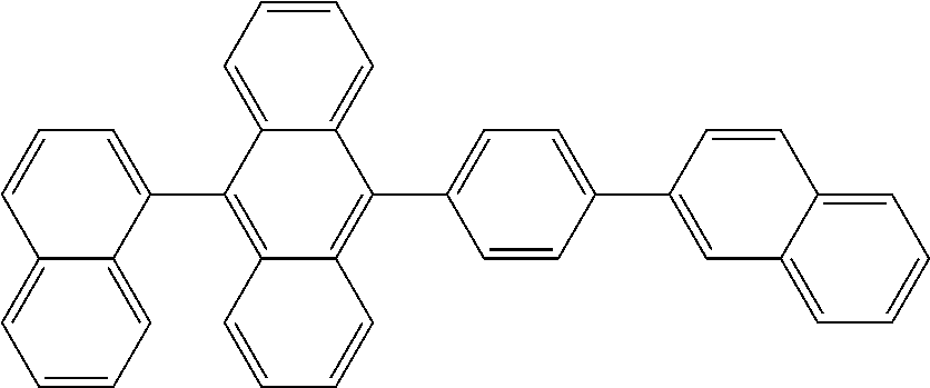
C1(C2=C3C=CC=CC3=C(C3=CC=CC4=CC=CC=C34)C3=CC=CC=C23)=CC=C(C2=CC3=CC=CC=C3C=C2)C=C1
